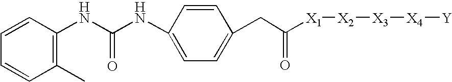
C1=CC(NC(NC2=CC=C(CC([X1][X2][X3][X4][Y])=O)C=C2)=O)=C(C)C=C1
